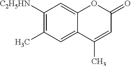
C1([C2H5HN])=C(C)C=C2C(=C1)OC(=O)C=C2C
